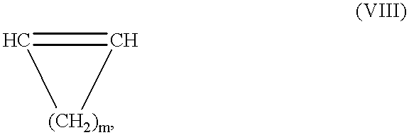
C1=C[(CH2)m]1
